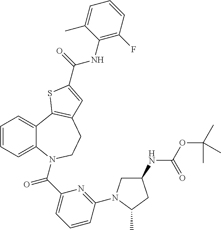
C1(NC(OC(C)(C)C)=O)CN(C2=NC(C(=O)N3C4=CC=CC=C4C4=C(CC3)C=C(C(=O)NC3=C(F)C=CC=C3C)S4)=CC=C2)C(C)C1
